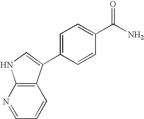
C1=CC(C2=CNC3=C2C=CC=N3)=CC=C1C(N)=O
